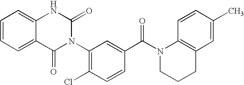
C12=CC=CC=C1NC(=O)N(C1=C(Cl)C=CC(C(N3C4=C(C=C(C)C=C4)CCC3)=O)=C1)C2=O
